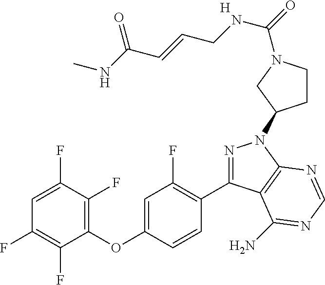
C1(OC2=CC(F)=C(C3=NN(C4CCN(C(=O)NCC=CC(NC)=O)C4)C4=C3C(N)=NC=N4)C=C2)=C(F)C(F)=CC(F)=C1F.[H]
